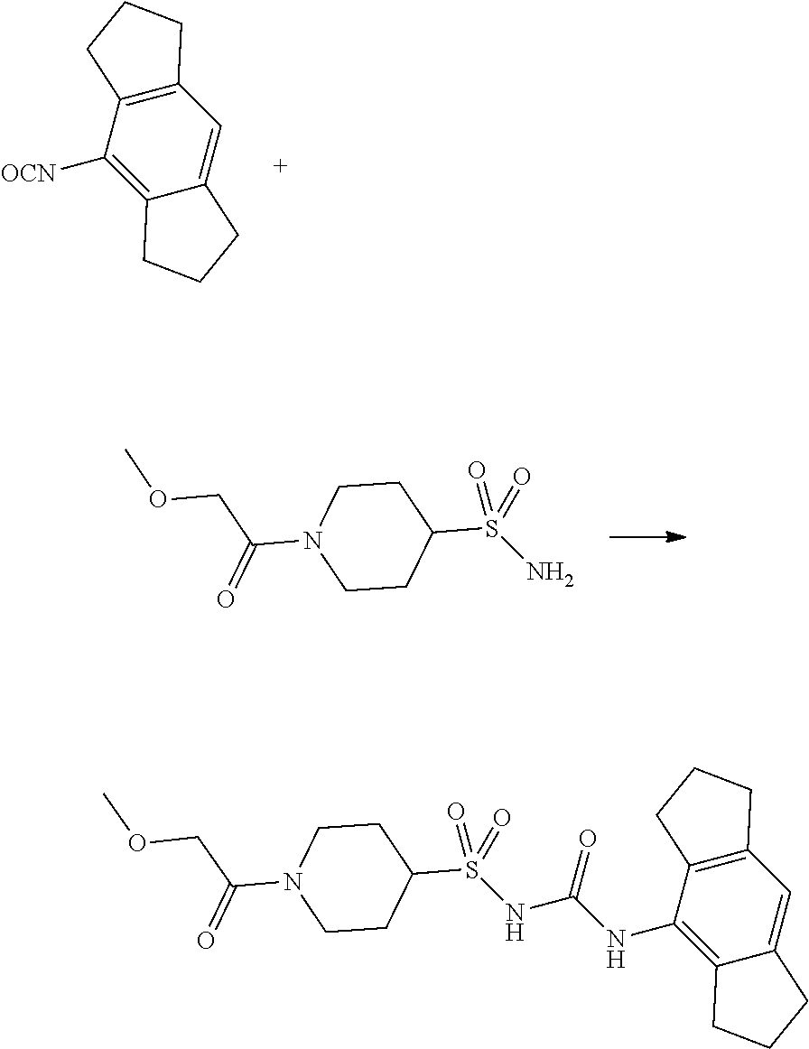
C1([OCN])=C2C(=CC3=C1CCC3)CCC2.C1CC(S(=O)(=O)N)CCN1C(COC)=O.C1CC(S(=O)(=O)NC(=O)NC2=C3C(=CC4=C2CCC4)CCC3)CCN1C(COC)=O
